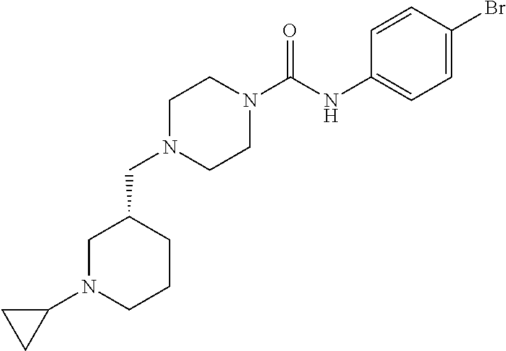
C1N(C(NC2=CC=C(Br)C=C2)=O)CCN(CC2CCCN(C3CC3)C2)C1
